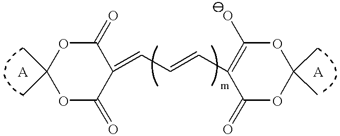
O1C(=O)C(=CC=CC2=C(O)OC(C)(C)OC2=O)C(=O)OC1(C)C
